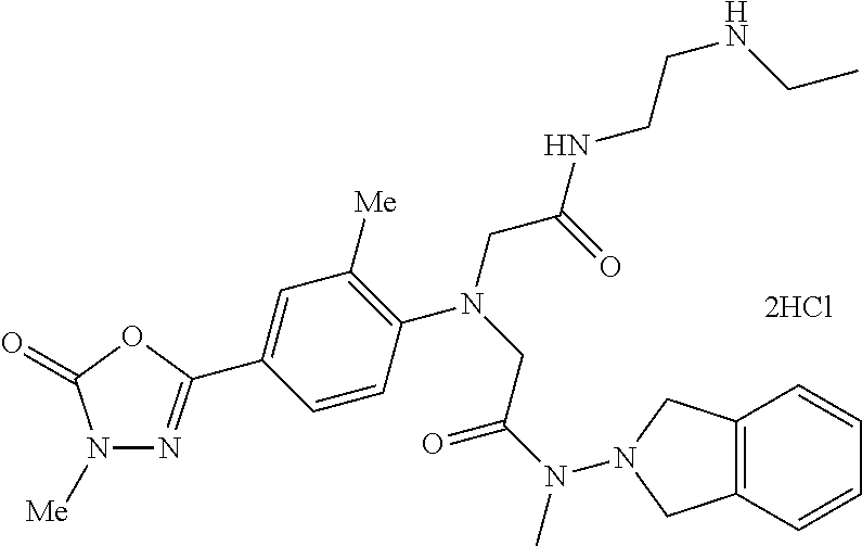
[2HCl].C1=CC(C2=NN([Me])C(=O)O2)=CC([Me])=C1N(CC(NCCNCC)=O)CC(N(C)N1CC2=C(C=CC=C2)C1)=O
